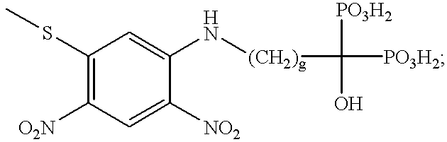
C1(SC)=C([O2N])C=C([NO2])C(N[(CH2)g]C([PO3H2])(O)[PO3H2])=C1
